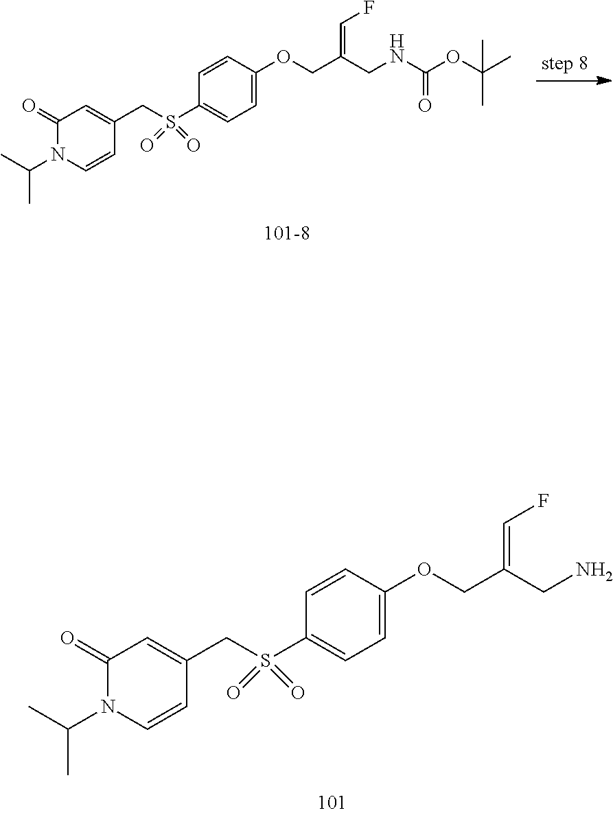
C1(=O)N(C(C)C)C=CC(CS(C2=CC=C(OCC(CNC(OC(C)(C)C)=O)=CF)C=C2)(=O)=O)=C1.C1(=O)N(C(C)C)C=CC(CS(C2=CC=C(OCC(CN)=CF)C=C2)(=O)=O)=C1
